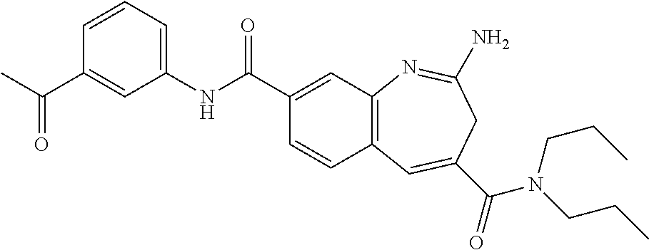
C1=CC(C(C)=O)=CC(NC(C2=CC3=C(C=C2)C=C(C(=O)N(CCC)CCC)CC(N)=N3)=O)=C1
